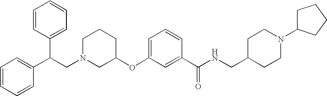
C1CCC(OC2=CC=CC(C(NCC3CCN(C4CCCC4)CC3)=O)=C2)CN1CC(C1=CC=CC=C1)C1=CC=CC=C1
